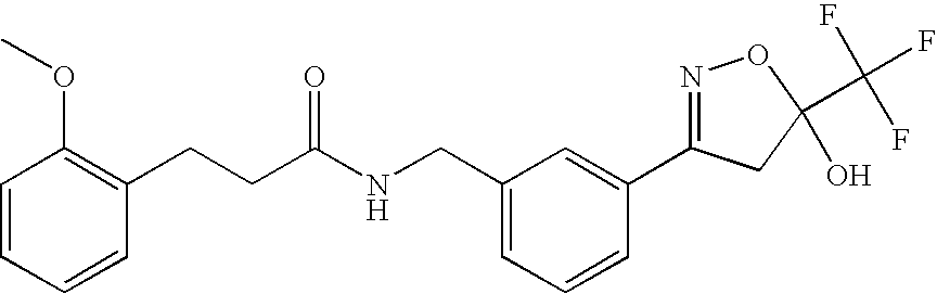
C(C(NCC1=CC=CC(C2=NOC(C(F)(F)F)(O)C2)=C1)=O)CC1=C(OC)C=CC=C1
